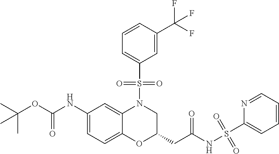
C1(NC(OC(C)(C)C)=O)=CC=C2C(=C1)N(S(C1=CC=CC(C(F)(F)F)=C1)(=O)=O)CC(CC(NS(C1=CC=CC=N1)(=O)=O)=O)O2
